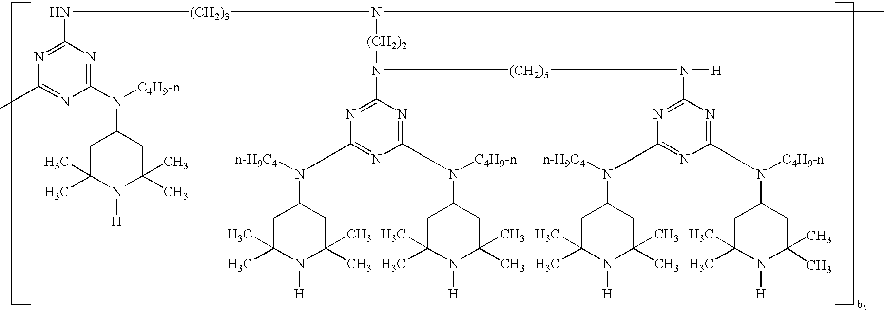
N1=C(N[(CH2)3]N([(CH2)2]N(C2=NC(N(C3CC(C)(C)N([H])C(C)(C)C3)[n-H9C4])=NC(N(C3CC(C)(C)N([H])C(C)(C)C3)[C4H9-n])=N2)[(CH2)3]N(C2=NC(N(C3CC(C)(C)N([H])C(C)(C)C3)[n-H9C4])=NC(N(C3CC(C)(C)N([H])C(C)(C)C3)[C4H9-n])=N2)[H])C)N=C(N([C4H9-n])C2CC(C)(C)N([H])C(C)(C)C2)N=C1C
